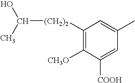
C1=C([COOH])C([CH3O])=C([(CH2)2]C(O)C)C=C1C
